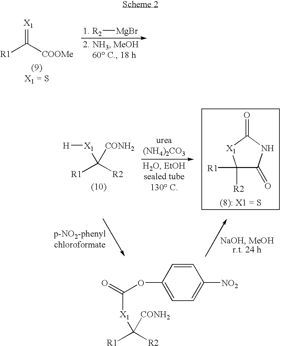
[R2][MgBr].[R1]C([COOMe])=[X1].C1([R1])([R2])C(=O)NC(=O)[X1]1.[R1]C([R2])([X1][H])[CONH2].C1=CC(OC(=O)[X1]C([CONH2])([R1])[R2])=CC=C1[NO2]
